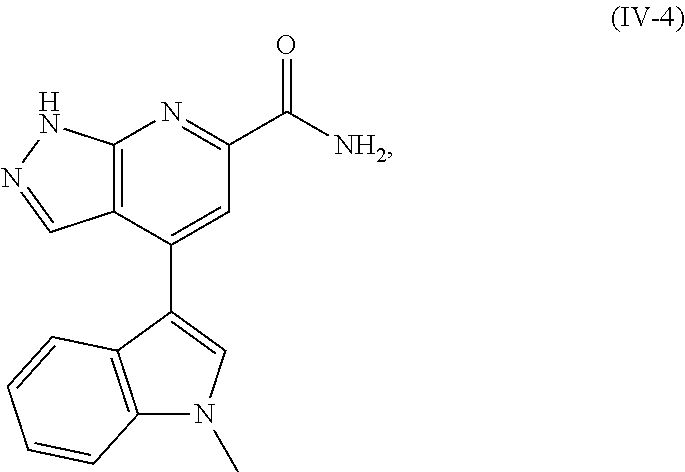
C12=C(C(C3=CN(C)C4=C3C=CC=C4)=CC(C([NH2])=O)=N1)C=NN2
